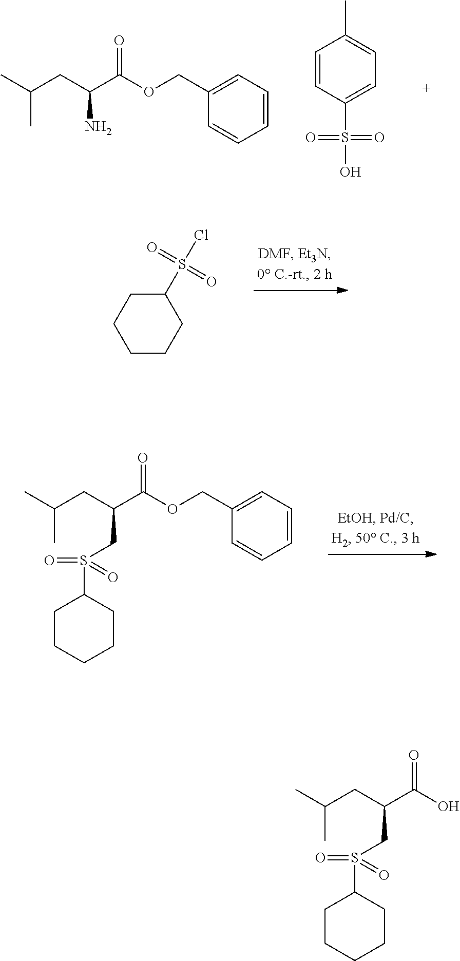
CC(CC(CS(C1CCCCC1)(=O)=O)C(=O)O)C.CC(CC(CS(C1CCCCC1)(=O)=O)C(=O)OCC1=CC=CC=C1)C.CC(CC(N)C(=O)OCC1=CC=CC=C1)C.C1=CC(S(=O)(=O)O)=CC=C1C.C1CC(S(=O)(=O)Cl)CCC1
